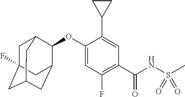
C1=C(OC2C3CC4CC(F)(CC2C4)C3)C(C2CC2)=CC(C(NS(C)(=O)=O)=O)=C1F
